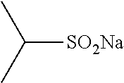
C([SO2Na])(C)C
